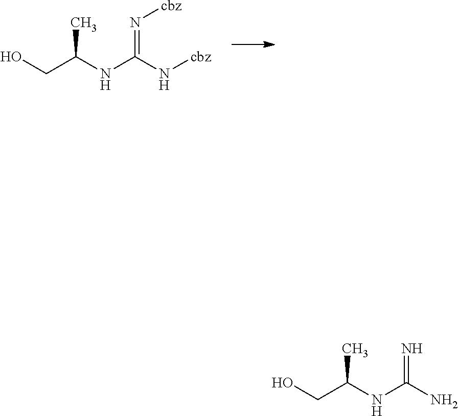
OCC(NC(N[cbz])=N[cbz])C.OCC(NC(N)=N)C
